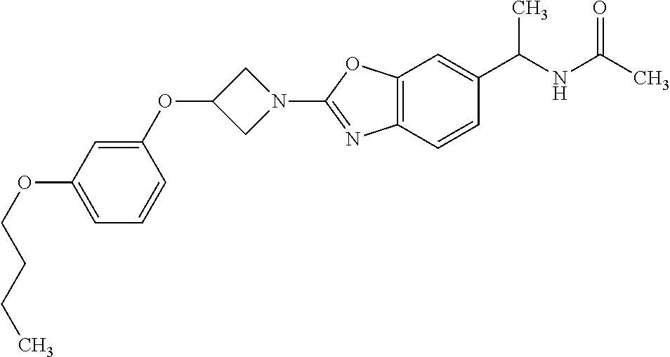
C1=C(OCCCC)C=C(OC2CN(C3=NC4=C(O3)C=C(C(NC(C)=O)C)C=C4)C2)C=C1
